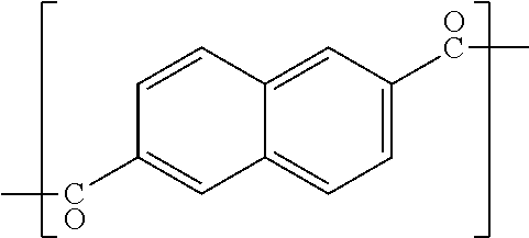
C1=C([OC]C)C=C2C(=C1)C=C([CO]C)C=C2
